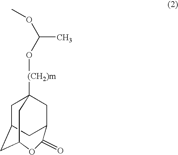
C1C2CC3OC(=O)C(CC1([(CH2)m]OC(C)OC)C3)C2
